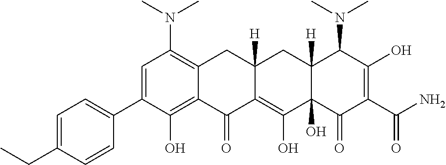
C1=C(C2=CC=C(CC)C=C2)C(O)=C2C(=C1N(C)C)CC1([H])C(=C(O)C3(O)C([H])(C1)C(N(C)C)C(O)=C(C(N)=O)C3=O)C2=O
